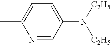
N1=CC(N([C2H5])[C2H5])=CC=C1C
